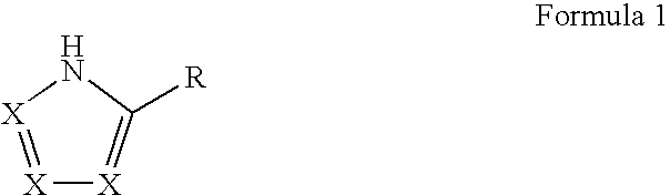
[X]1=[X]NC([R])=[X]1
